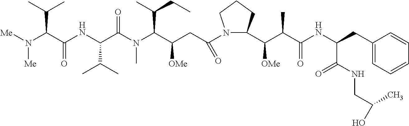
[Me]N(C(C(NC(C(N(C)C(C(CC)C)C([OMe])CC(=O)N1C(C([OMe])C(C)C(NC(C(=O)NCC(O)C)CC2=CC=CC=C2)=O)CCC1)=O)C(C)C)=O)C(C)C)[Me]
